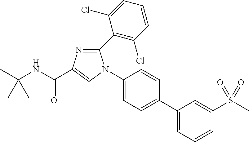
C1(N2C(C3=C(Cl)C=CC=C3Cl)=NC(C(NC(C)(C)C)=O)=C2)=CC=C(C2=CC=CC(S(C)(=O)=O)=C2)C=C1
